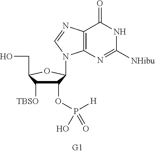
C1(OP([H])(=O)O)C([TBSO])C(CO)OC1N1C2=C(C(=O)NC([NHibu])=N2)N=C1
